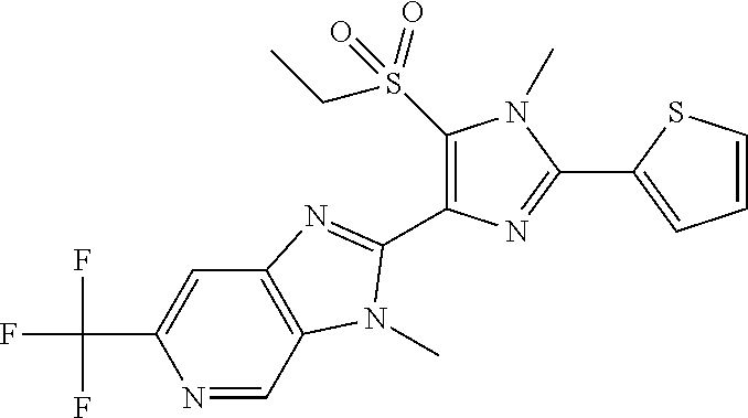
N1=CC2=C(C=C1C(F)(F)F)N=C(C1=C(S(CC)(=O)=O)N(C)C(C3=CC=CS3)=N1)N2C
